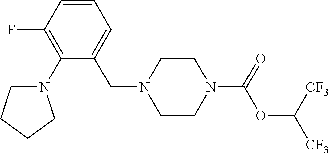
C1CN(C(=O)OC([CF3])[CF3])CCN1CC1=CC=CC(F)=C1N1CCCC1
